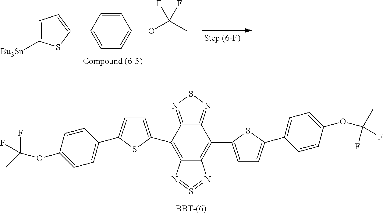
C12=NSN=C1C(C1=CC=C(C3=CC=C(OC(C)(F)F)C=C3)S1)=C1C(=C2C2=CC=C(C3=CC=C(OC(C)(F)F)C=C3)S2)N=S=N1.C1=CC(C2=CC=C([Bu3Sn])S2)=CC=C1OC(C)(F)F
